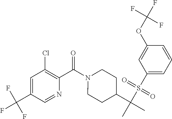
C1=C(C(F)(F)F)C=NC(C(N2CCC(C(C)(S(C3=CC=CC(OC(F)(F)F)=C3)(=O)=O)C)CC2)=O)=C1Cl
